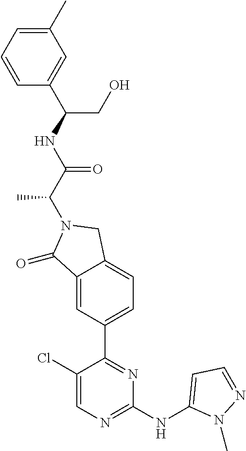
C1(=O)C2=CC(C3=NC(NC4=CC=NN4C)=NC=C3Cl)=CC=C2CN1C(C(NC(CO)C1=CC(C)=CC=C1)=O)C
